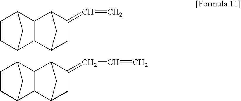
C1=CC2CC1C1C3CC(=C=C)C(C21)C3.C1=CC2CC1C1C3CC(=CC=C)C(C21)C3
